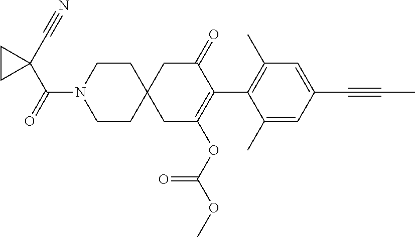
C1(C)=CC(C#CC)=CC(C)=C1C1=C(OC(OC)=O)CC2(CC1=O)CCN(C(=O)C1(C#N)CC1)CC2
